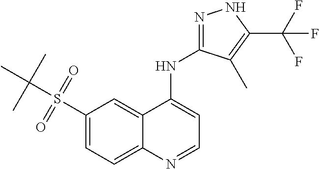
C1(S(=O)(C(C)(C)C)=O)=CC=C2C(=C1)C(NC1=NNC(C(F)(F)F)=C1C)=CC=N2
